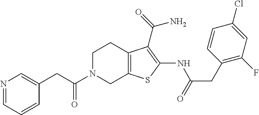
C1=CC=NC=C1CC(N1CC2=C(CC1)C(C(N)=O)=C(NC(=O)CC1=C(F)C=C(Cl)C=C1)S2)=O
